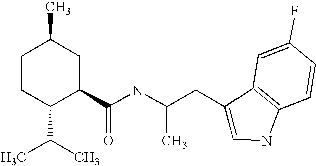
C1CC(C(C)C)C(C(NC(CC2=CNC3=C2C=C(F)C=C3)C)=O)CC1C
